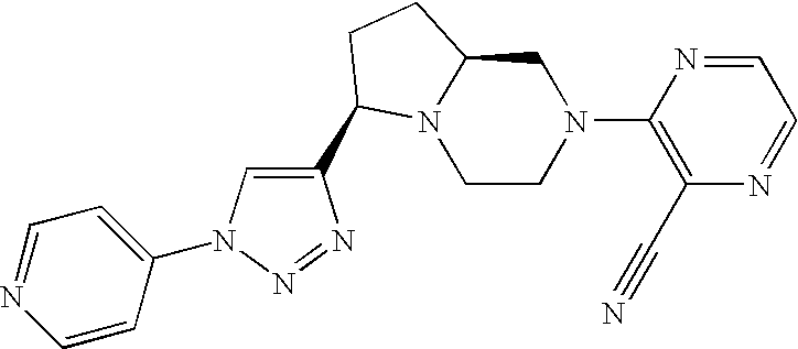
C1=CC(N2C=C(C3N4CCN(C5=C(C#N)N=CC=N5)CC4CC3)N=N2)=CC=N1
